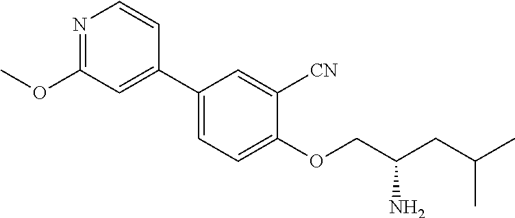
O(C1=NC=CC(C2=CC=C(OCC(CC(C)C)N)C([CN])=C2)=C1)C
